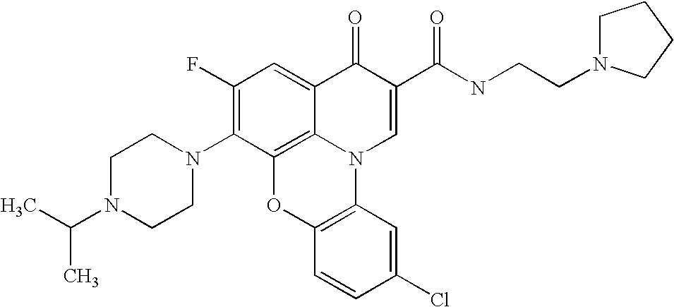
C1(F)=C(N2CCN(C(C)C)CC2)C2=C3C(=C1)C(=O)C(C(NCCN1CCCC1)=O)=CN3C1=C(O2)C=CC(Cl)=C1
